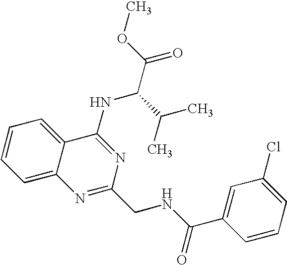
C1=CC=C2C(=C1)C(NC(C(C)C)C(=O)OC)=NC(CNC(=O)C1=CC(Cl)=CC=C1)=N2
